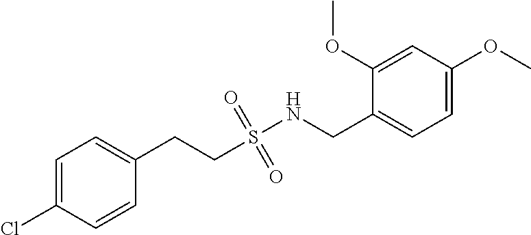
C1=C(OC)C=C(OC)C(CNS(=O)(=O)CCC2=CC=C(Cl)C=C2)=C1
